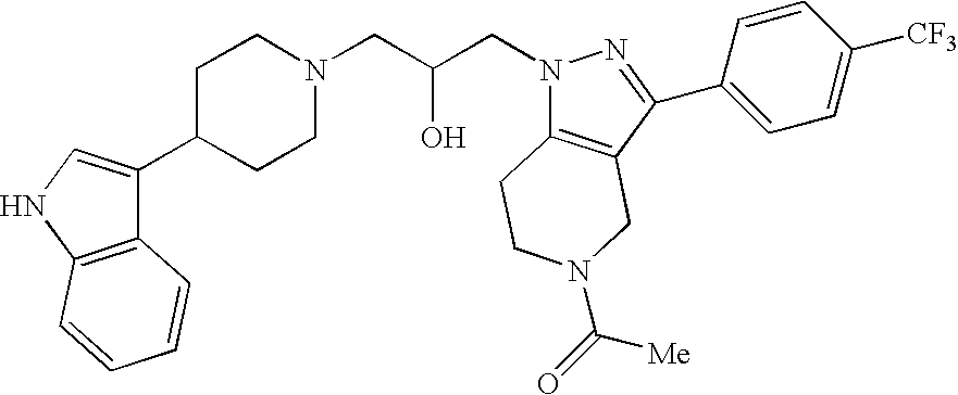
C1C(C2=CNC3=C2C=CC=C3)CCN(CC(CN2C3=C(C(C4=CC=C([CF3])C=C4)=N2)CN(C(=O)[Me])CC3)O)C1
